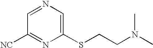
C1([NC])=NC(SCCN(C)C)=CN=C1
